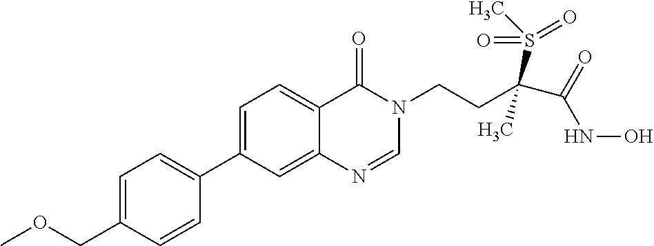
C1=C(COC)C=CC(C2=CC=C3C(=C2)N=CN(CCC(C(=O)NO)(S(C)(=O)=O)C)C3=O)=C1
